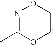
N1=C(C)OCCO1
